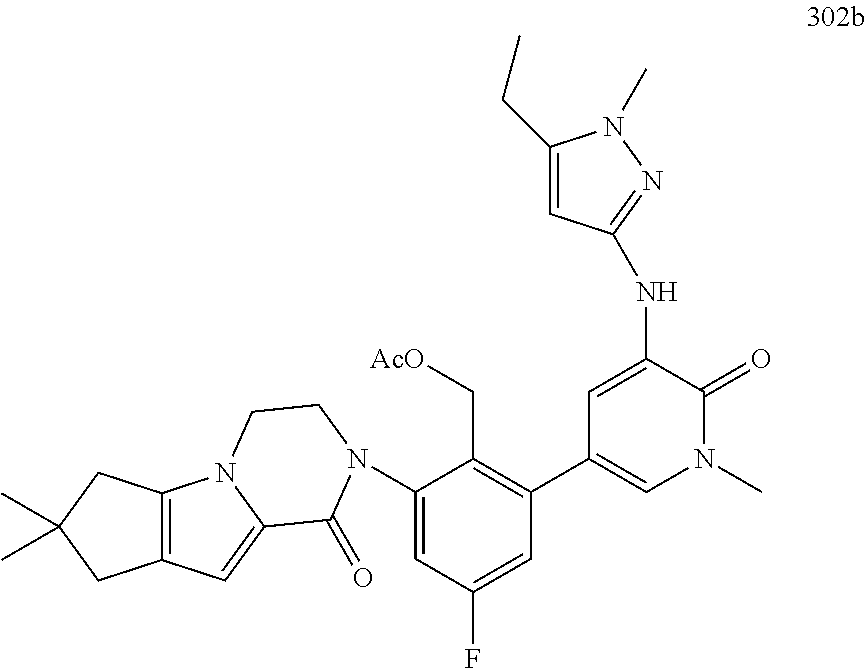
C1=C(NC2=NN(C)C(CC)=C2)C(=O)N(C)C=C1C1=C(C[AcO])C(N2C(=O)C3=CC4=C(N3CC2)CC(C)(C)C4)=CC(F)=C1
